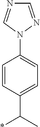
C1=CC(C(*)C)=CC=C1N1N=CN=C1
